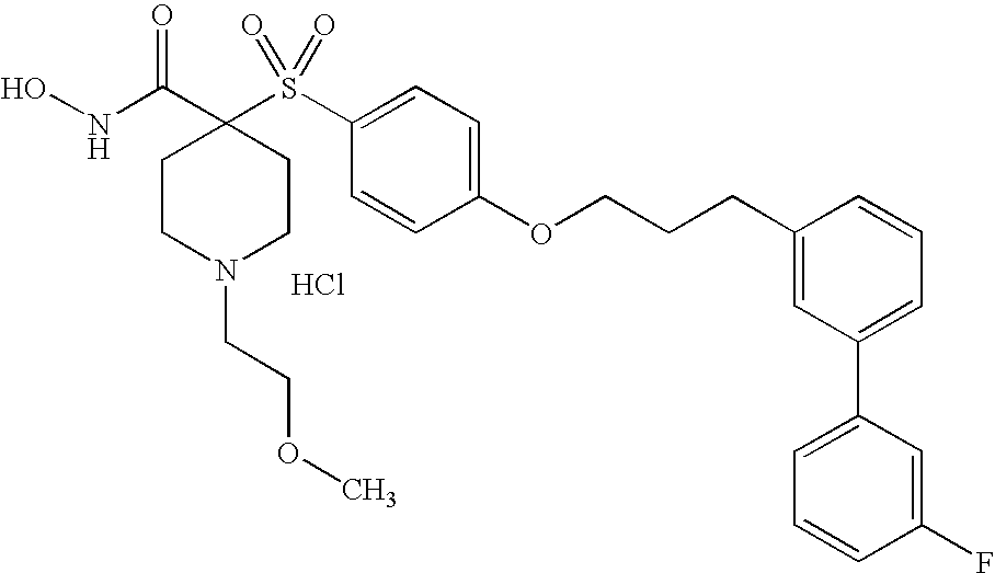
Cl.N(C(C1(S(C2=CC=C(OCCCC3=CC(C4=CC=CC(F)=C4)=CC=C3)C=C2)(=O)=O)CCN(CCOC)CC1)=O)O
